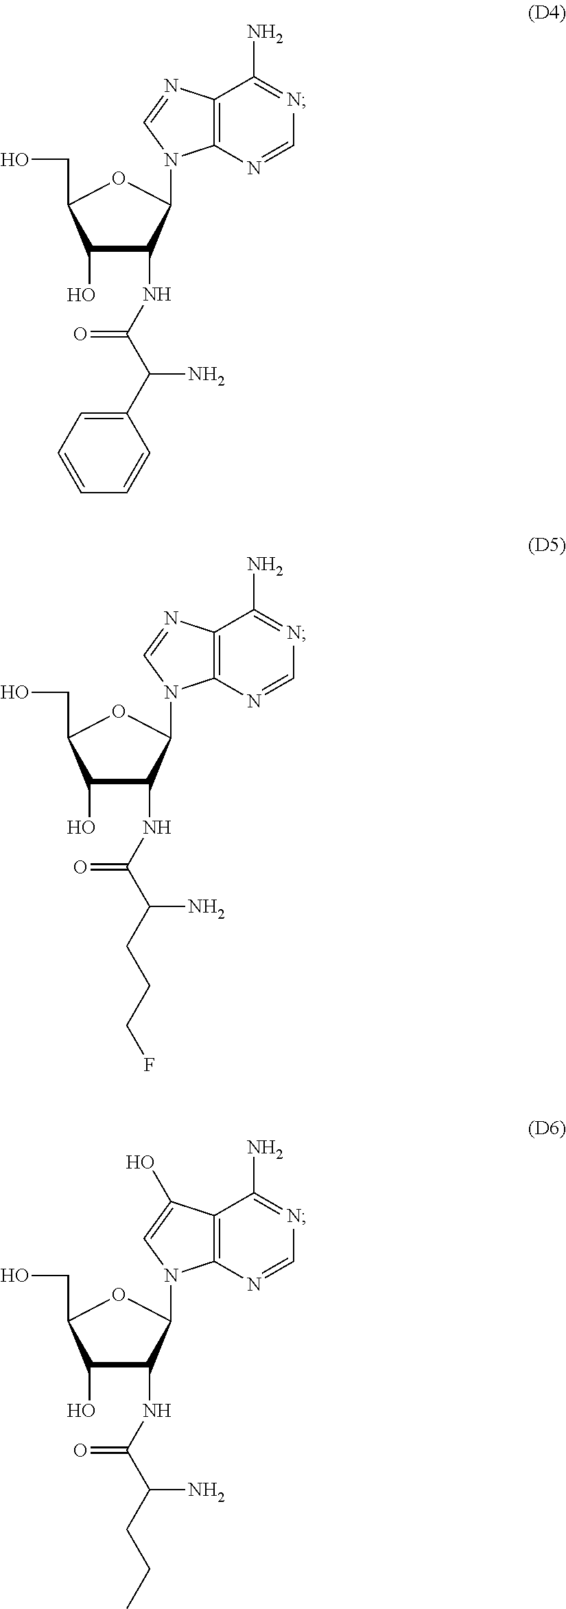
C1(O)C(NC(C(C2=CC=CC=C2)N)=O)C(N2C3=C(N=C2)C(N)=NC=N3)OC1CO.C1(O)C(NC(C(CCCF)N)=O)C(N2C3=C(N=C2)C(N)=NC=N3)OC1CO.C1(O)C(NC(C(CCC)N)=O)C(N2C3=C(C(O)=C2)C(N)=NC=N3)OC1CO
